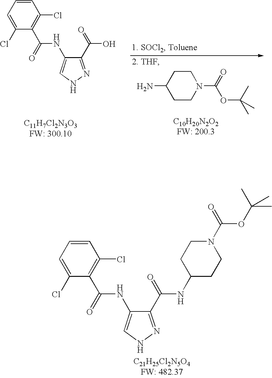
C1(C(=O)O)=NNC=C1NC(=O)C1=C(Cl)C=CC=C1Cl.C1CC(N)CCN1C(=O)OC(C)(C)C.C1(C(=O)NC2CCN(C(=O)OC(C)(C)C)CC2)=NNC=C1NC(=O)C1=C(Cl)C=CC=C1Cl
